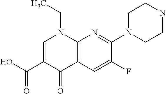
C1N(C2=NC3=C(C=C2F)C(=O)C(C(O)=O)=CN3CC)CCNC1
